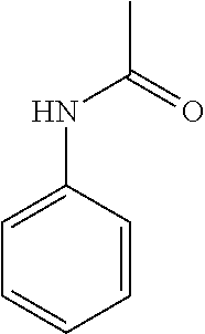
CC(=O)NC1=CC=CC=C1
